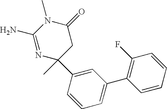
N1=C(N)N(C)C(=O)CC1(C)C1=CC(C2=C(F)C=CC=C2)=CC=C1
